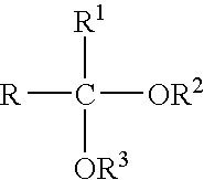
[R1]C([OR2])([R])[OR3]
